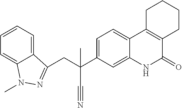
C(C(C1=CC=C2C(=C1)NC(=O)C1=C2CCCC1)(C#N)C)C1=NN(C)C2=CC=CC=C21
